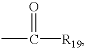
O=C(C)[R19]
